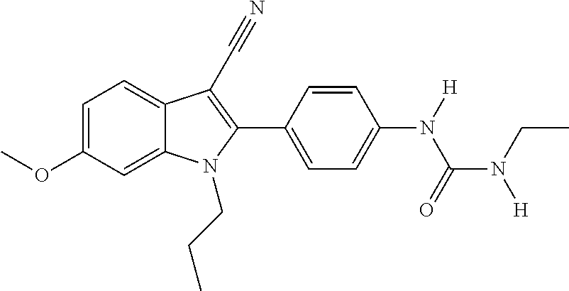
C1=C(OC)C=C2C(=C1)C(C#N)=C(C1=CC=C(N([H])C(N(CC)[H])=O)C=C1)N2CCC
